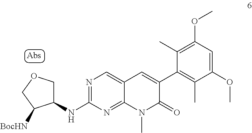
N1=C(NC2COCC2[BocHN])N=C2C(=C1)C=C(C1=C(C)C(OC)=CC(OC)=C1C)C(=O)N2C
